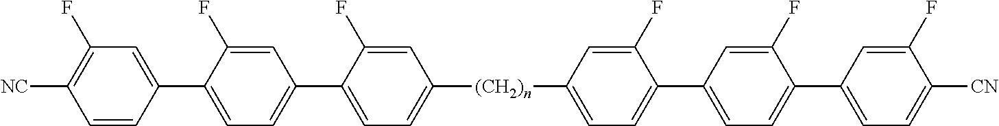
C1=CC(C2=CC=C(C3=CC=C([(CH2)n]C4=CC=C(C5=CC=C(C6=CC=C([CN])C(F)=C6)C(F)=C5)C(F)=C4)C=C3F)C=C2F)=CC(F)=C1[NC]
